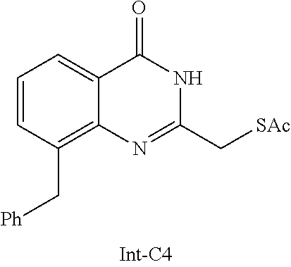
C1=CC(C[Ph])=C2C(=C1)C(=O)NC(C[SAc])=N2
